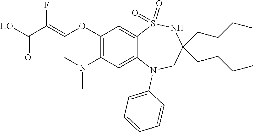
FC(=COC1=C(N(C)C)C=C2C(=C1)S(=O)(=O)NC(CCCC)(CCCC)CN2C1=CC=CC=C1)C(=O)O
